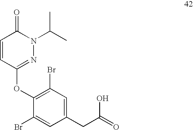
C1=CC(OC2=C(Br)C=C(CC(O)=O)C=C2Br)=NN(C(C)C)C1=O
